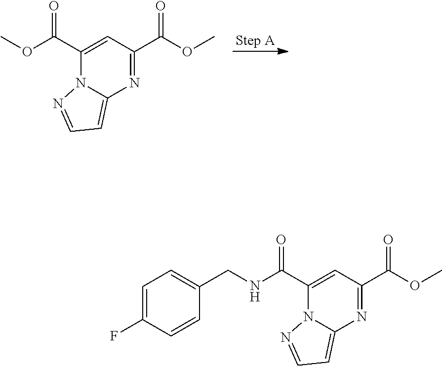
C1(C(OC)=O)=NC2=CC=NN2C(C(OC)=O)=C1.C1(C(OC)=O)=NC2=CC=NN2C(C(NCC2=CC=C(F)C=C2)=O)=C1
